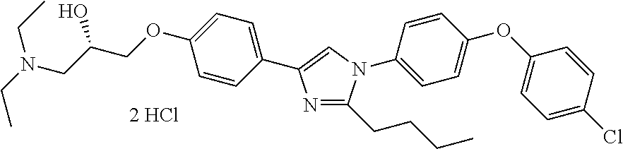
C1=CC(C2=CN(C3=CC=C(OC4=CC=C(Cl)C=C4)C=C3)C(CCCC)=N2)=CC=C1OCC(CN(CC)CC)O
